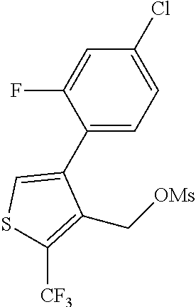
C1(C2=CSC([CF3])=C2C[OMs])=CC=C(Cl)C=C1F
